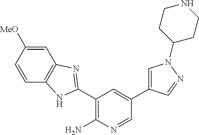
C1=C([MeO])C=CC2=C1N=C(C1=C(N)N=CC(C3=CN(C4CCNCC4)N=C3)=C1)N2
